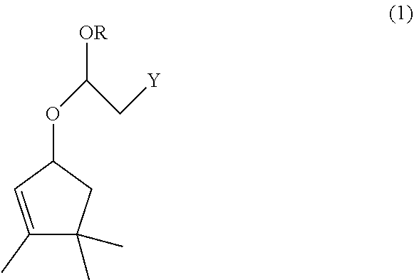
C1(C)(C)C(C)=CC(OC(C[Y])[OR])C1
